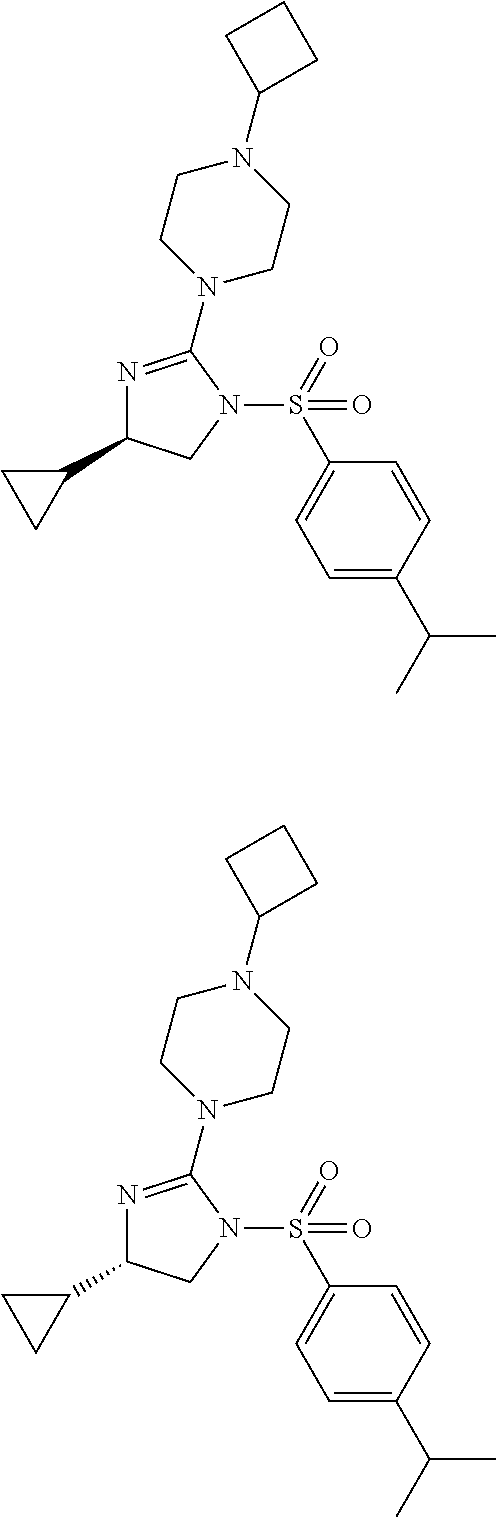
N1=C(N2CCN(C3CCC3)CC2)N(S(=O)(C2=CC=C(C(C)C)C=C2)=O)CC1C1CC1.N1=C(N2CCN(C3CCC3)CC2)N(S(=O)(C2=CC=C(C(C)C)C=C2)=O)CC1C1CC1
